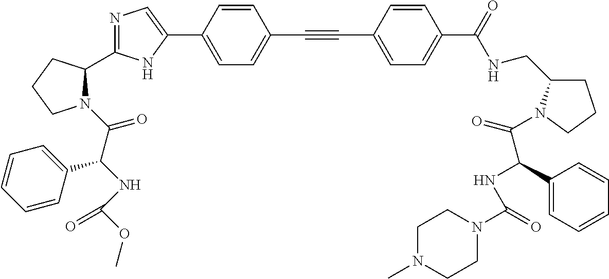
N1=C(C2N(C(C(NC(OC)=O)C3=CC=CC=C3)=O)CCC2)NC(C2=CC=C(C#CC3=CC=C(C(NCC4CCCN4C(=O)C(NC(N4CCN(C)CC4)=O)C4=CC=CC=C4)=O)C=C3)C=C2)=C1
